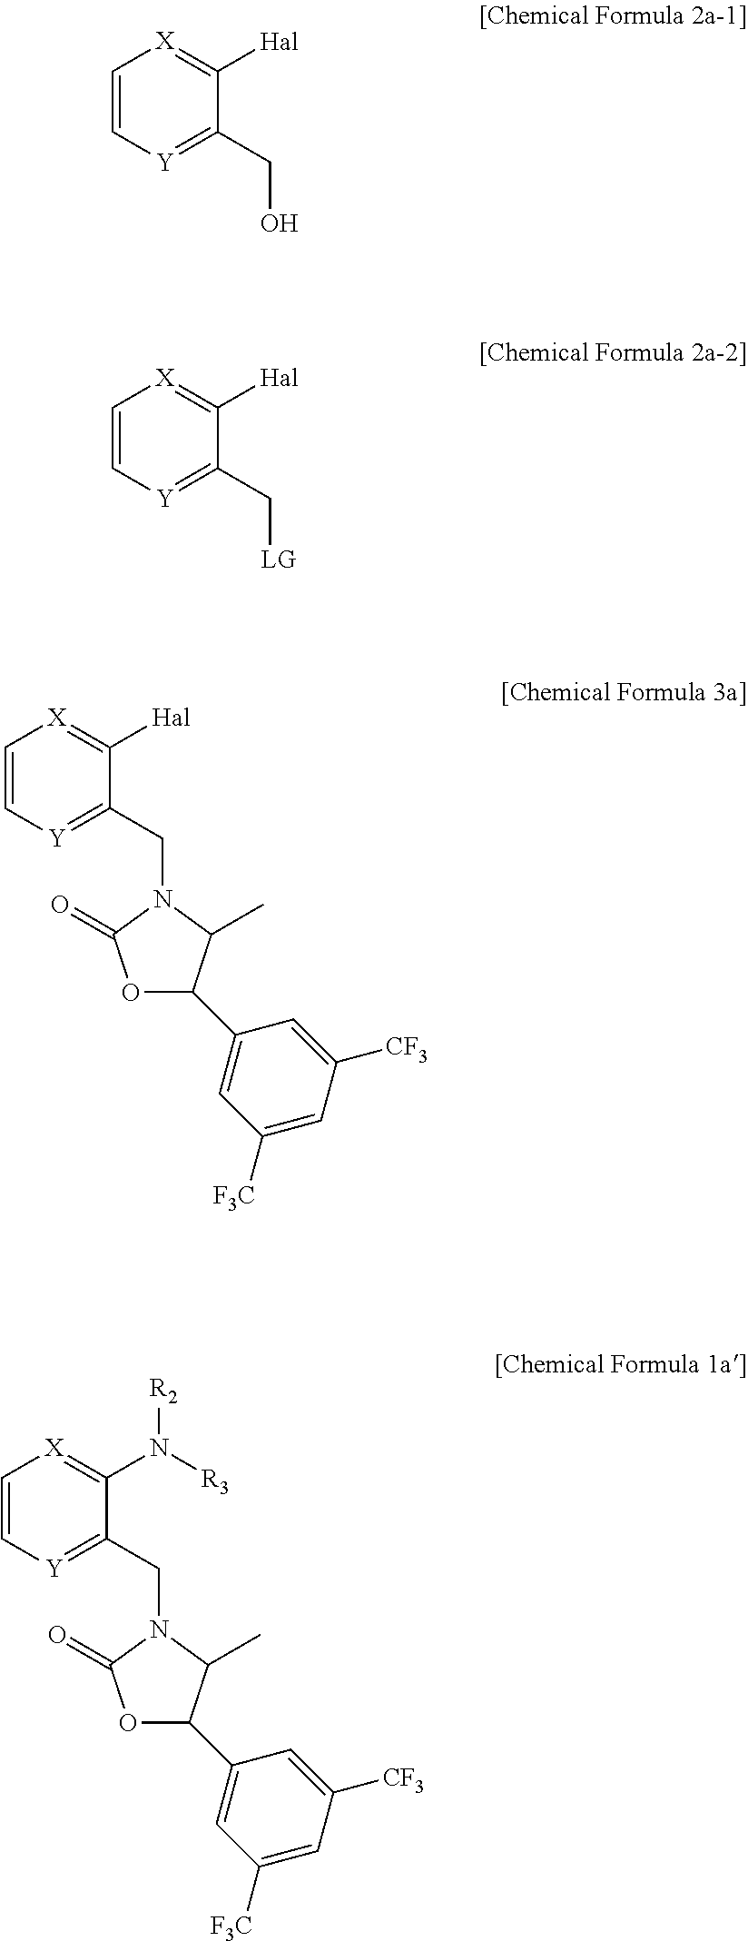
C1=C[Y]=C(CO)C([Hal])=[X]1.C1=C[Y]=C(C[LG])C([Hal])=[X]1.C1=C[Y]=C(CN2C(=O)OC(C3=CC([F3C])=CC([CF3])=C3)C2C)C([Hal])=[X]1.C1=C[Y]=C(CN2C(=O)OC(C3=CC([F3C])=CC([CF3])=C3)C2C)C(N([R2])[R3])=[X]1
